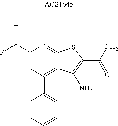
C1=C(C(F)F)N=C2C(=C1C1=CC=CC=C1)C(N)=C(C(N)=O)S2
